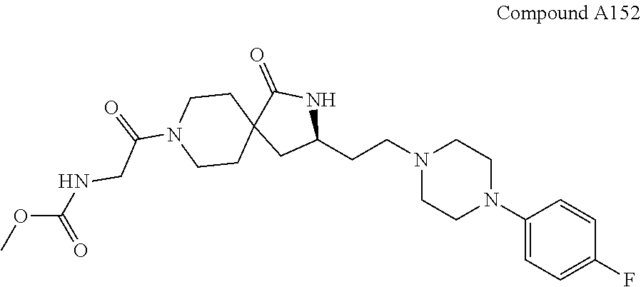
C1(N2CCN(CCC3NC(=O)C4(C3)CCN(C(=O)CNC(OC)=O)CC4)CC2)=CC=C(F)C=C1
